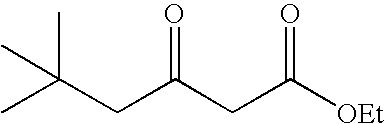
CC(CC(CC([OEt])=O)=O)(C)C
